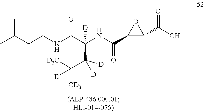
CC(CCNC(C(NC(C1C(C(O)=O)O1)=O)(C(C([CD3])([D3C])[D])([D])[D])[D])=O)C
